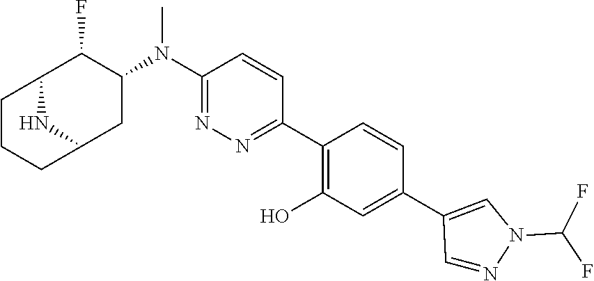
C1(N(C2C(F)C3CCCC(C2)N3)C)=NN=C(C2=C(O)C=C(C3=CN(C(F)F)N=C3)C=C2)C=C1
